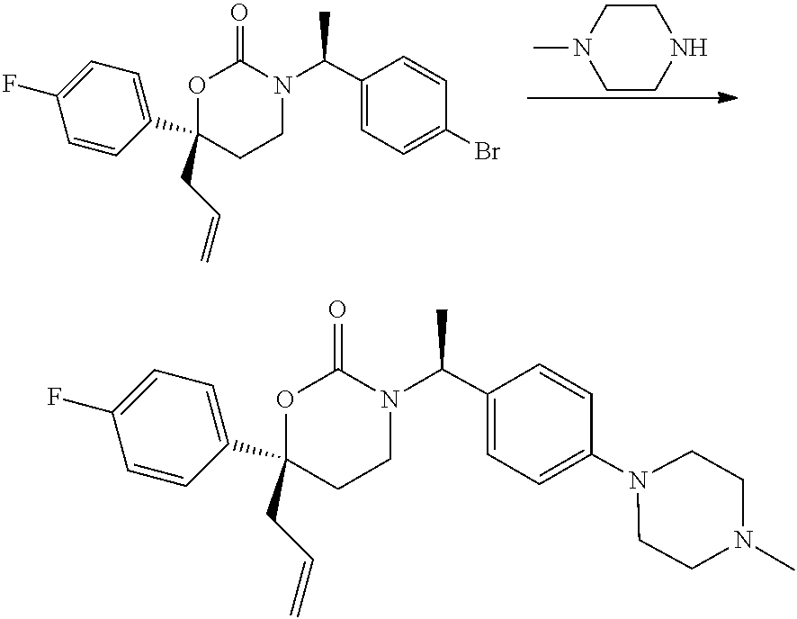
N1(C(C2=CC=C(N3CCN(C)CC3)C=C2)C)C(=O)OC(C2=CC=C(F)C=C2)(CC=C)CC1.N1(C(C2=CC=C(Br)C=C2)C)C(=O)OC(C2=CC=C(F)C=C2)(CC=C)CC1.N1CCN(C)CC1
